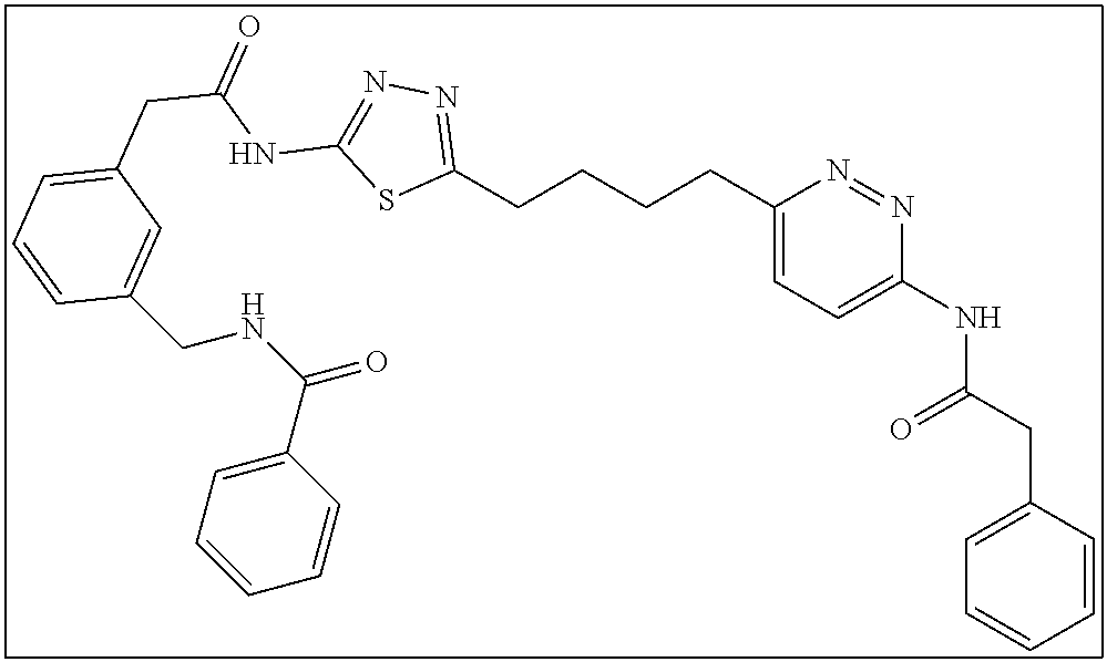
C1(CCCCC2=CC=C(NC(CC3=CC=CC=C3)=O)N=N2)=NN=C(NC(=O)CC2=CC=CC(CNC(=O)C3=CC=CC=C3)=C2)S1
